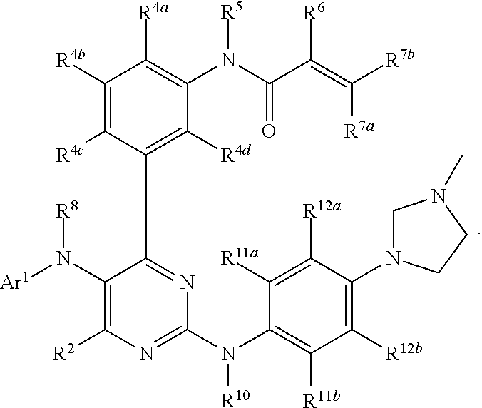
C1([R12b])=C(N2CN(C)CC2)C([R12a])=C([R11a])C(N(C2=NC([R2])=C(N([R8])[Ar1])C(C3=C([R4d])C(N([R5])C(=O)C([R6])=C([R7a])[R7b])=C([R4a])C([R4b])=C3[R4c])=N2)[R10])=C1[R11b]
